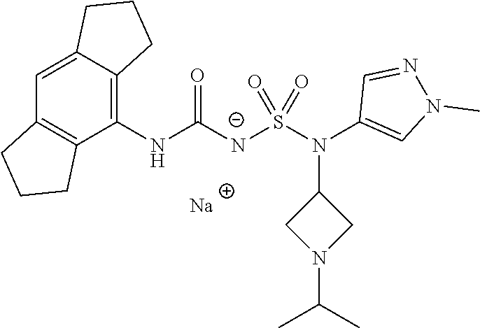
[Na].C12=CC3=C(C(NC([N-]S(N(C4=CN(C)N=C4)C4CN(C(C)C)C4)(=O)=O)=O)=C1CCC2)CCC3
